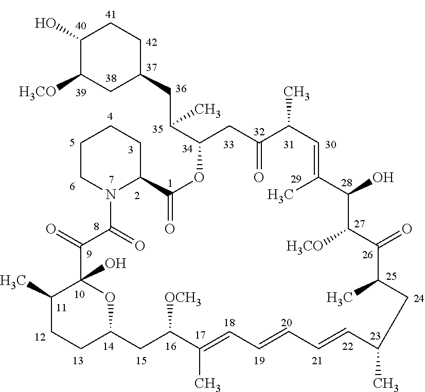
C1(O)C([H3CO])CC(CC(C2OC(=O)C3CCCCN3C(=O)C(=O)C3(O)C(C)CCC(O3)CC([OCH3])C(C)=CC=CC=CC(C)CC(C)C(=O)C([H3CO])C(O)C(C)=CC(C)C(=O)C2)C)CC1
